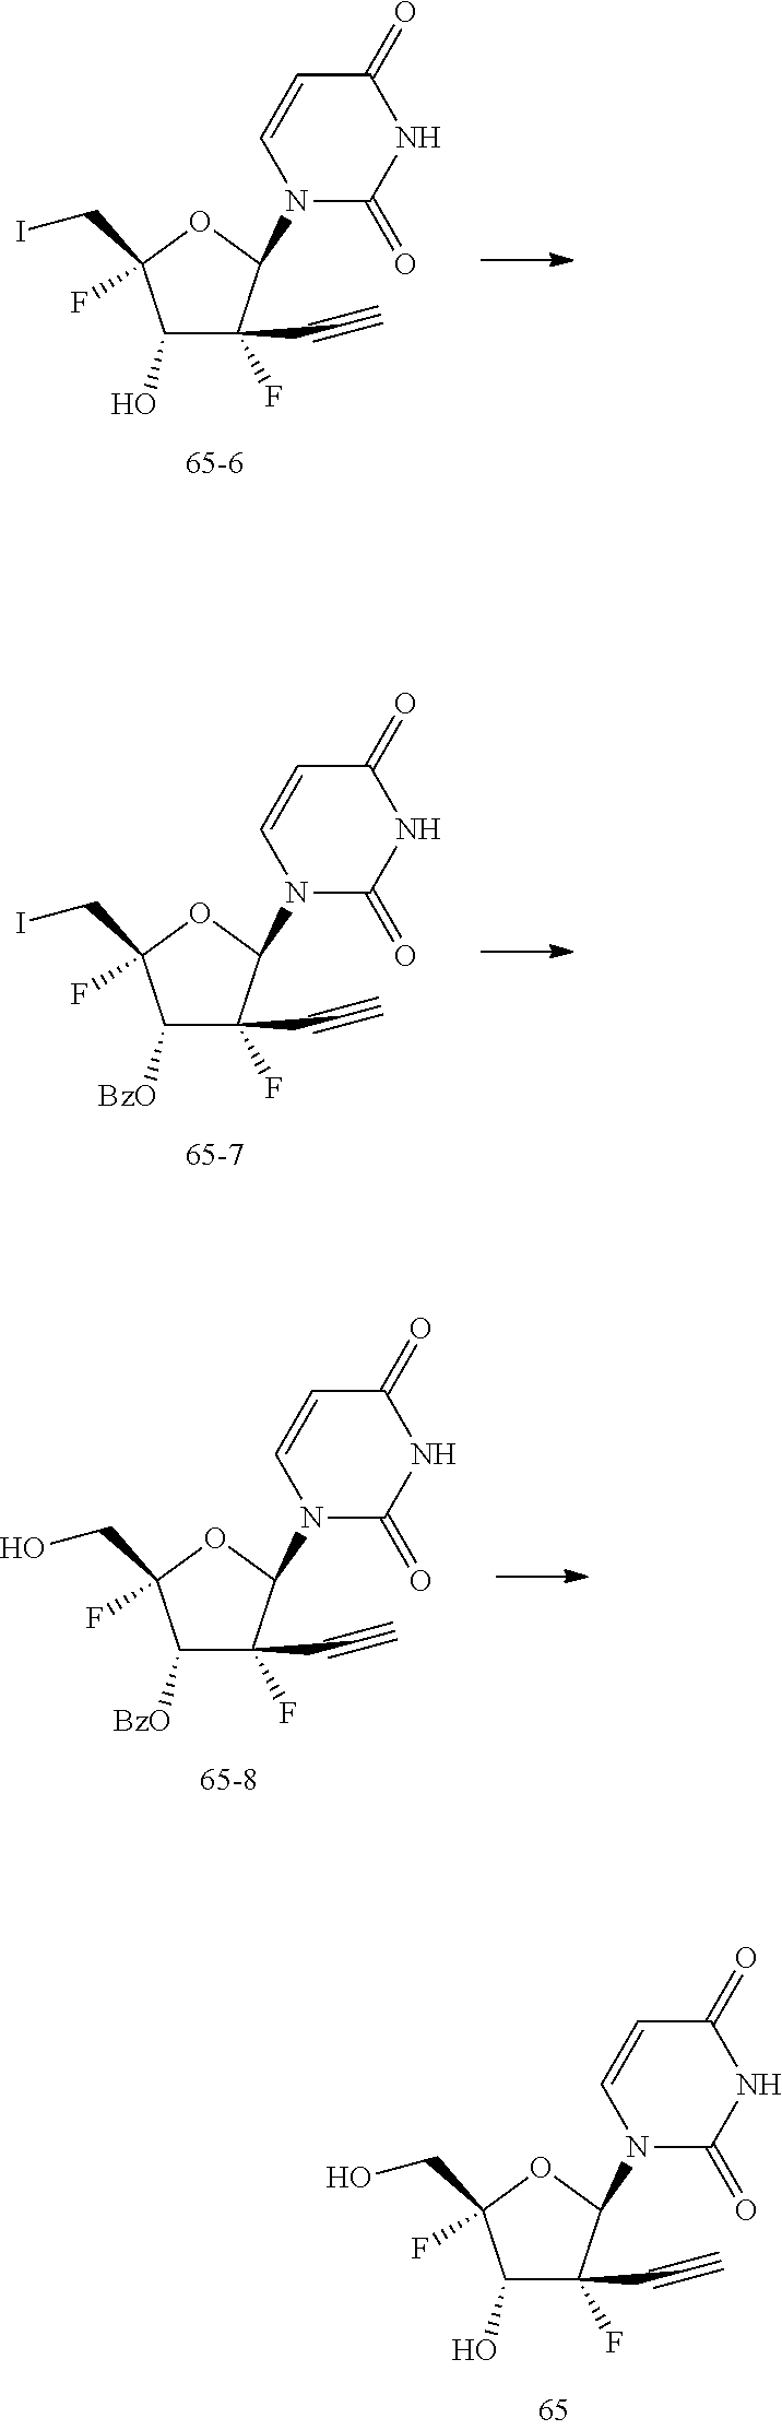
C1(O)C(C#C)(F)C(N2C(=O)NC(=O)C=C2)OC1(CI)F.C1([BzO])C(C#C)(F)C(N2C(=O)NC(=O)C=C2)OC1(CI)F.C1([BzO])C(C#C)(F)C(N2C(=O)NC(=O)C=C2)OC1(CO)F.C1(O)C(C#C)(F)C(N2C(=O)NC(=O)C=C2)OC1(CO)F
